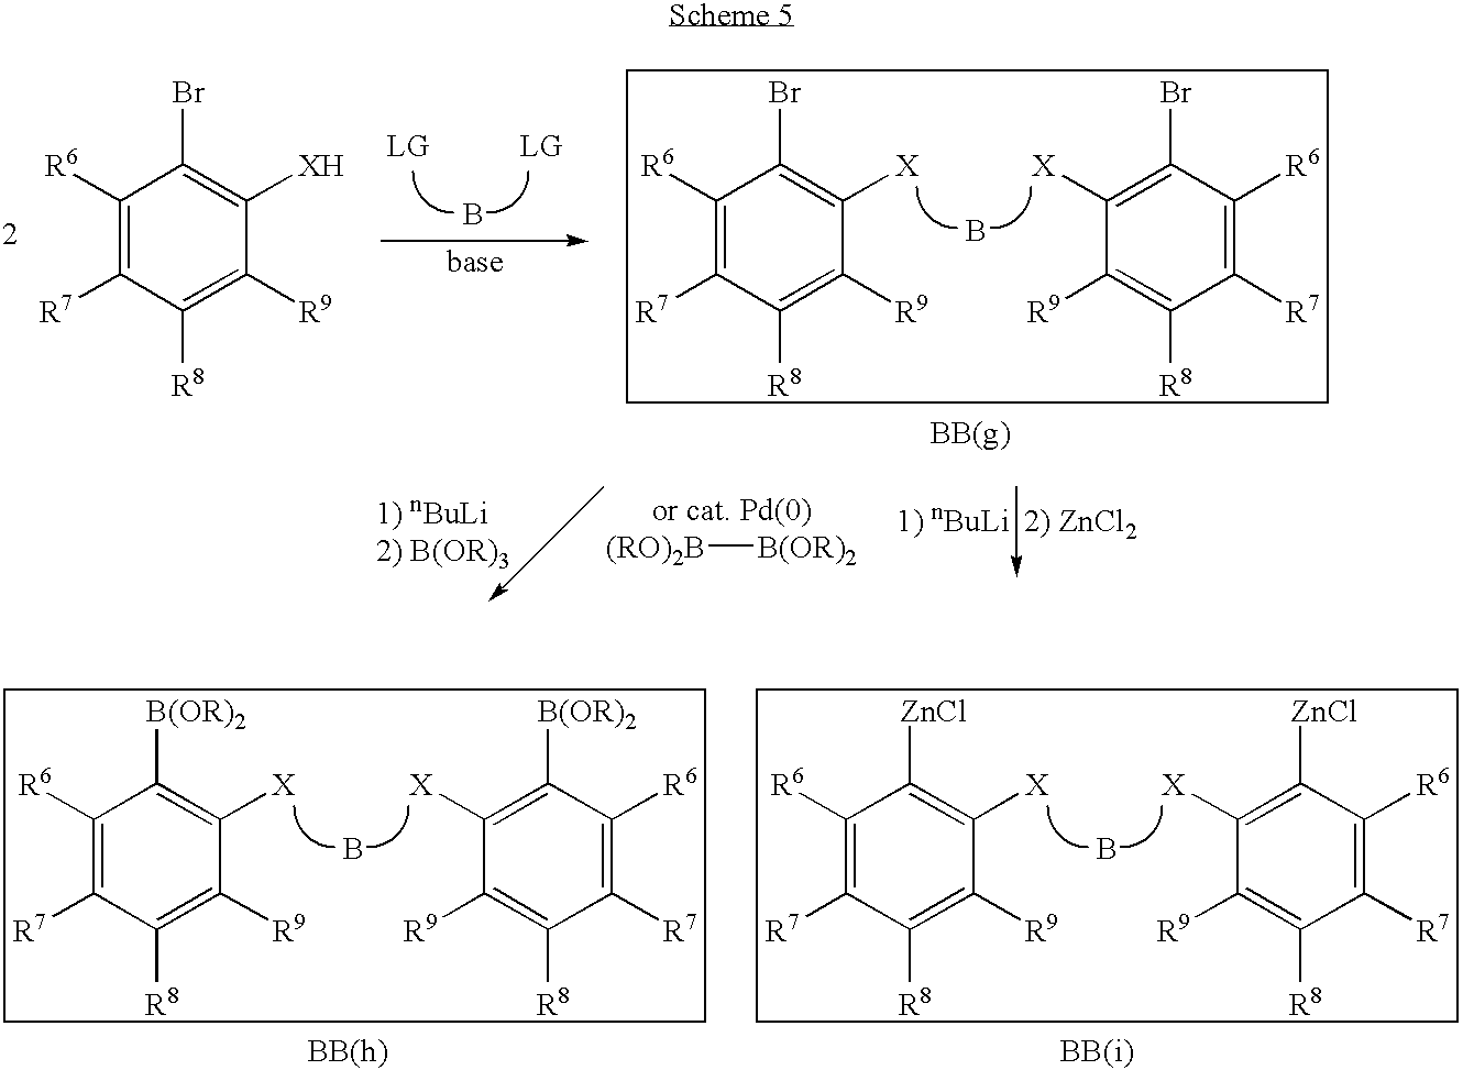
B.C1([R6])=C([R7])C([R8])=C([R9])C([X])=C1Br.B.C1([X])=C(Br)C([R6])=C([R7])C([R8])=C1[R9].[(RO)2B][B(OR)2].C1([R6])=C([R7])C([R8])=C([R9])C([XH])=C1Br.C1([R6])=C([R7])C([R8])=C([R9])C([X])=C1[B(OR)2].B.C1([X])=C([B(OR)2])C([R6])=C([R7])C([R8])=C1[R9].C1([R6])=C([R7])C([R8])=C([R9])C([X])=C1[ZnCl].B.C1([X])=C([ZnCl])C([R6])=C([R7])C([R8])=C1[R9]
